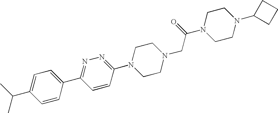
N1=C(C2=CC=C(C(C)C)C=C2)C=CC(N2CCN(CC(N3CCN(C4CCC4)CC3)=O)CC2)=N1
